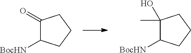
C1(=O)C([BocHN])CCC1.C1(O)(C)C([BocHN])CCC1
